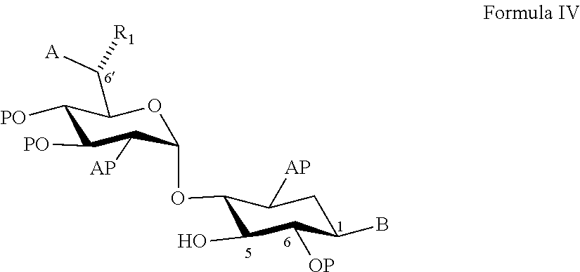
OC1C(OC2C([AP])C([PO])C([PO])C(C([A])[R1])O2)C([AP])CC(B)C1[OP]
